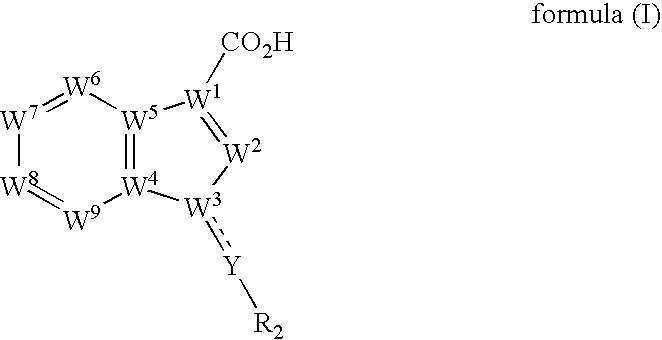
[W8]1=[W9][W4]2=[W5]([W6]=[W7]1)[W1]([CO2H])=[W2][W3]2:[Y][R2]
